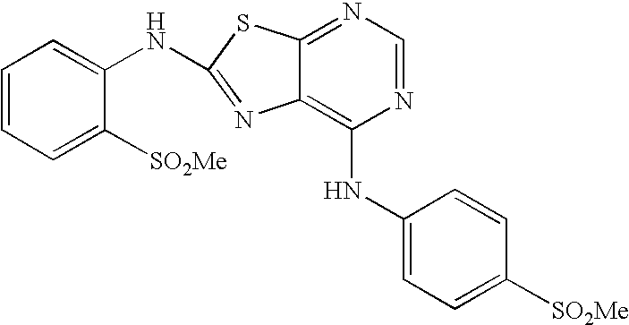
C1=CC=C([SO2Me])C(NC2=NC3=C(NC4=CC=C([SO2Me])C=C4)N=CN=C3S2)=C1
